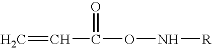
C=CC(ON[R])=O
